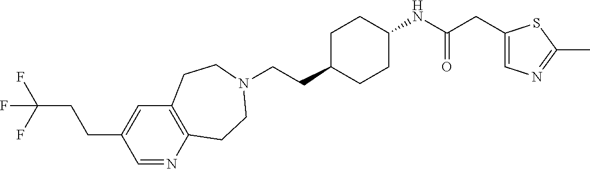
C(CC1CCC(NC(CC2=CN=C(C)S2)=O)CC1)N1CCC2=C(C=C(CCC(F)(F)F)C=N2)CC1
